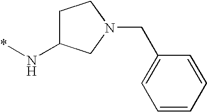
C1C(N*)CN(CC2=CC=CC=C2)C1
